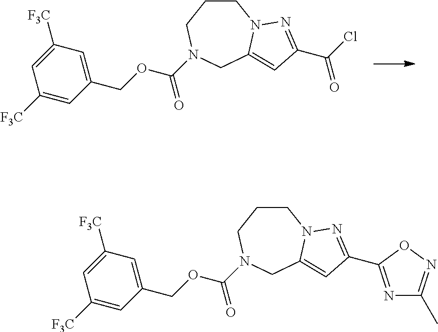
C1CCN(C(OCC2=CC([F3C])=CC([F3C])=C2)=O)CC2=CC(C(Cl)=O)=NN12.C1CCN(C(OCC2=CC([F3C])=CC([F3C])=C2)=O)CC2=CC(C3=NC(C)=NO3)=NN12
